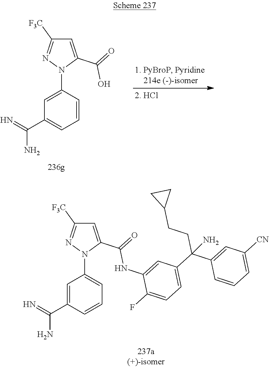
C1=C(C(=O)O)N(C2=CC(C(N)=N)=CC=C2)N=C1[F3C].C1(C(=O)NC2=CC(C(CCC3CC3)(C3=CC([CN])=CC=C3)N)=CC=C2F)=CC([F3C])=NN1C1=CC=CC(C(N)=N)=C1
